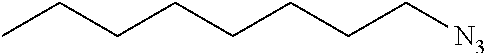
CCCCCCCC[N3]
